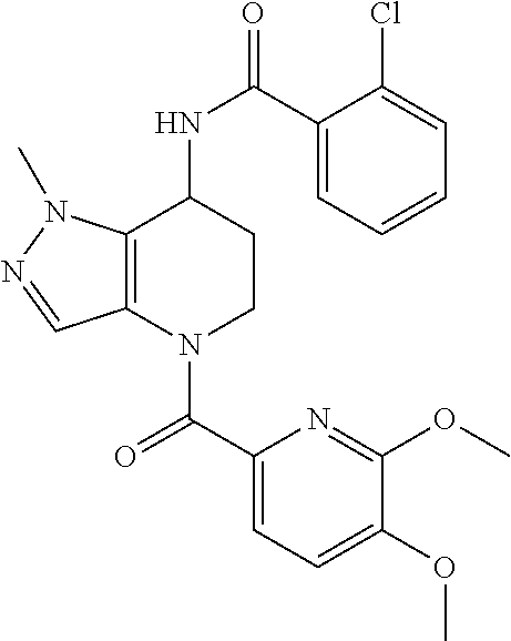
C1(C(=O)N2CCC(NC(=O)C3=CC=CC=C3Cl)C3=C2C=NN3C)=CC=C(OC)C(OC)=N1
